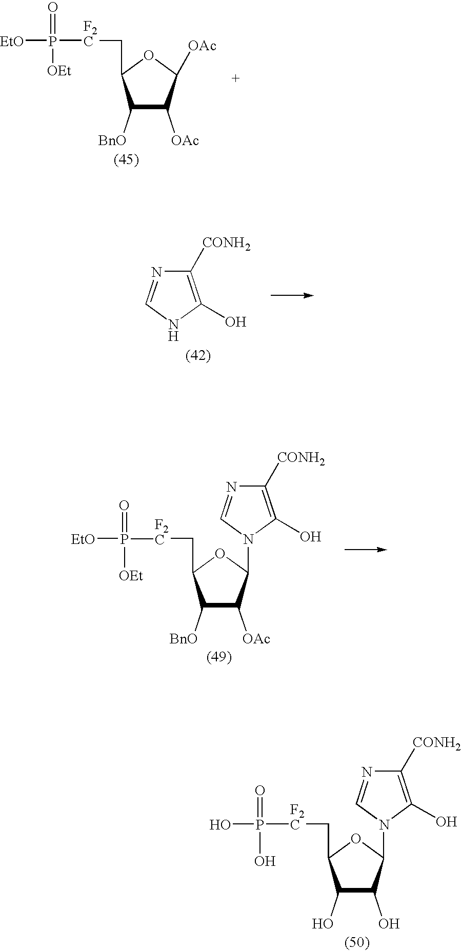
C1([BnO])C([OAc])C(N2C=NC([CONH2])=C2O)OC1C[F2C]P([EtO])(=O)[OEt].C1([CONH2])=C(O)NC=N1.C1(O)C(O)C(N2C=NC([CONH2])=C2O)OC1C[F2C]P(=O)(O)O.C1([BnO])C([OAc])C([OAc])OC1C[F2C]P([EtO])(=O)[OEt]
